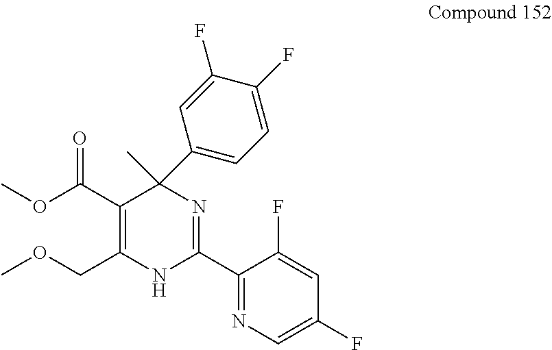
C1(C2=CC=C(F)C(F)=C2)(C)C(C(OC)=O)=C(COC)NC(C2=NC=C(F)C=C2F)=N1
